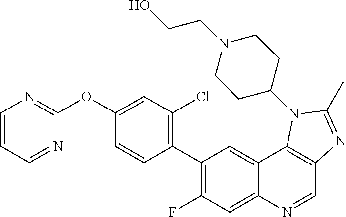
C1=CC=NC(OC2=CC(Cl)=C(C3=C(F)C=C4C(=C3)C3=C(C=N4)N=C(C)N3C3CCN(CCO)CC3)C=C2)=N1
